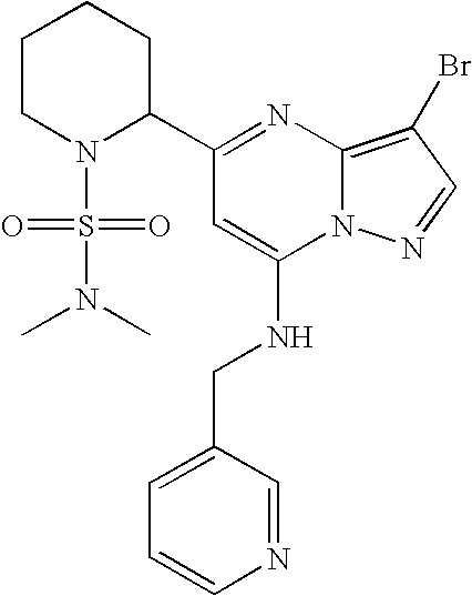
C1(C2=NC3=C(Br)C=NN3C(NCC3=CC=CN=C3)=C2)CCCCN1S(N(C)C)(=O)=O
